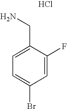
C1=C(Br)C=C(F)C(CN)=C1.Cl
